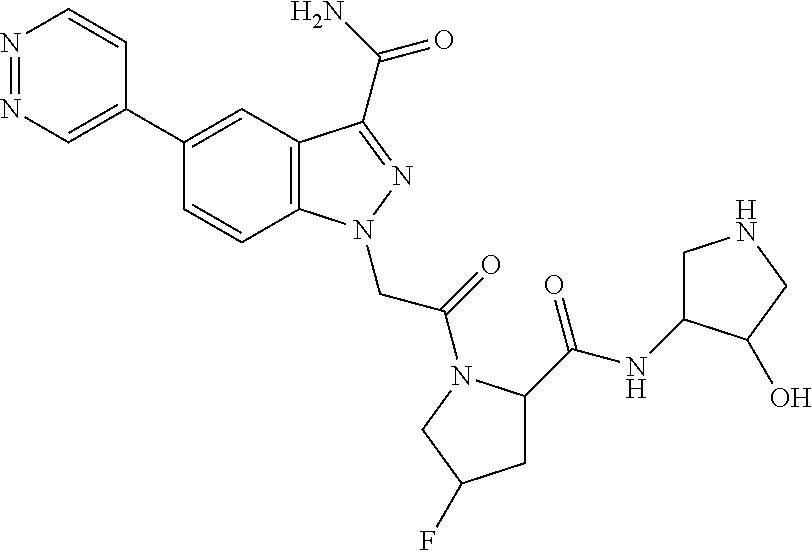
N1=NC=C(C2=CC3=C(C=C2)N(CC(=O)N2C(C(=O)NC4CNCC4O)CC(F)C2)N=C3C(N)=O)C=C1
